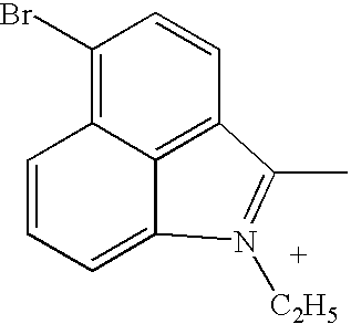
C1(Br)=C2C3=C(C=C1)C(C)=N([C2H5])C3=CC=C2
